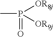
CP([OR8j])([OR9j])=O
